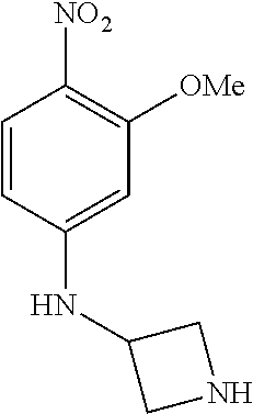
C1=CC(NC2CNC2)=CC([OMe])=C1[NO2]
